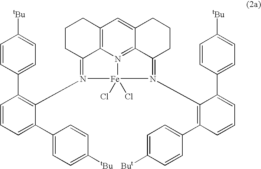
C12=C3N4=C5C(=C1)CCCC5=N(C1=C(C5=CC=C([But])C=C5)C=CC=C1C1=CC=C([tBu])C=C1)[Fe]4(Cl)(Cl)N(C1=C(C4=CC=C([tBu])C=C4)C=CC=C1C1=CC=C([tBu])C=C1)=C3CCC2
